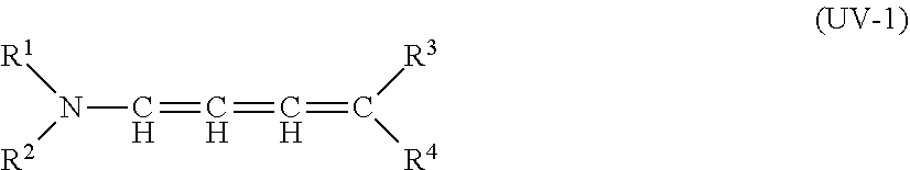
N(C=C=C=C([R3])[R4])([R1])[R2]
